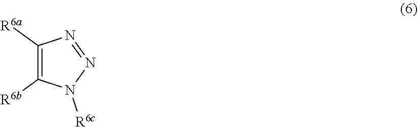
C1([R6a])=C([R6b])N([R6c])N=N1
